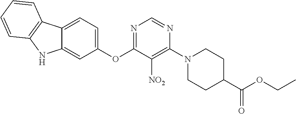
C1(OC2=NC=NC(N3CCC(C(OCC)=O)CC3)=C2[NO2])=CC=C2C(=C1)NC1=C2C=CC=C1
